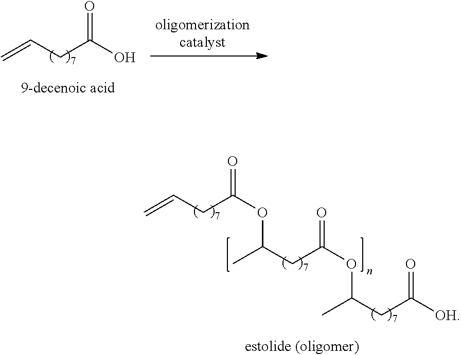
C=CCC(O)=O.C=CCC(OC(C)CC(OC(C)CC([OH])=O)=O)=O
